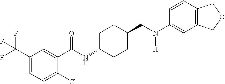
C1(C(F)(F)F)=CC=C(Cl)C(C(NC2CCC(CN(C3=CC4=C(C=C3)COC4)[H])CC2)=O)=C1
